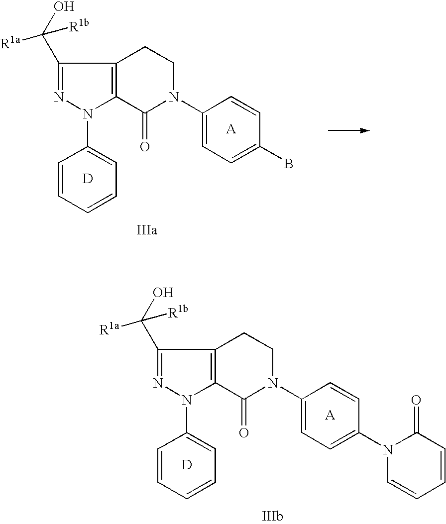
[D].C1=CC=CC=C1N1C2=C(C(C(O)([R1b])[R1a])=N1)CCN(C1=CC=C(B)C=C1)C2=O.[A].[D].C1=CC=CC=C1N1C2=C(C(C(O)([R1b])[R1a])=N1)CCN(C1=CC=C(N3C=CC=CC3=O)C=C1)C2=O.[A]
